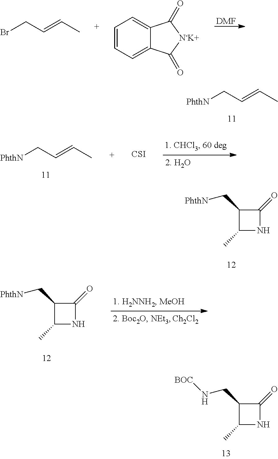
[PhthN]CC=CC.C1(C[PhthN])C(C)NC1=O.C1(CN[BOC])C(C)NC1=O.[DMF].BrCC=CC.C1=CC=C2C(=C1)C(=O)[N-K+]C2=O.[PhthN]CC=CC.[CSI].C1(C[PhthN])C(C)NC1=O
